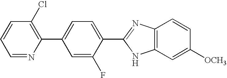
C1=NC(C2=CC=C(C3=NC4=C(N3)C=C([OCH3])C=C4)C(F)=C2)=C(Cl)C=C1
